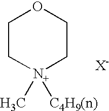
[N+]1([C4H9(n)])(C)CCOCC1.[X-]
